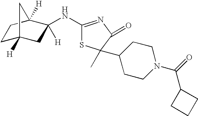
C1C2([H])CC([H])(NC3=NC(=O)C(C)(C4CCN(C(=O)C5CCC5)CC4)S3)C([H])(C1)C2
